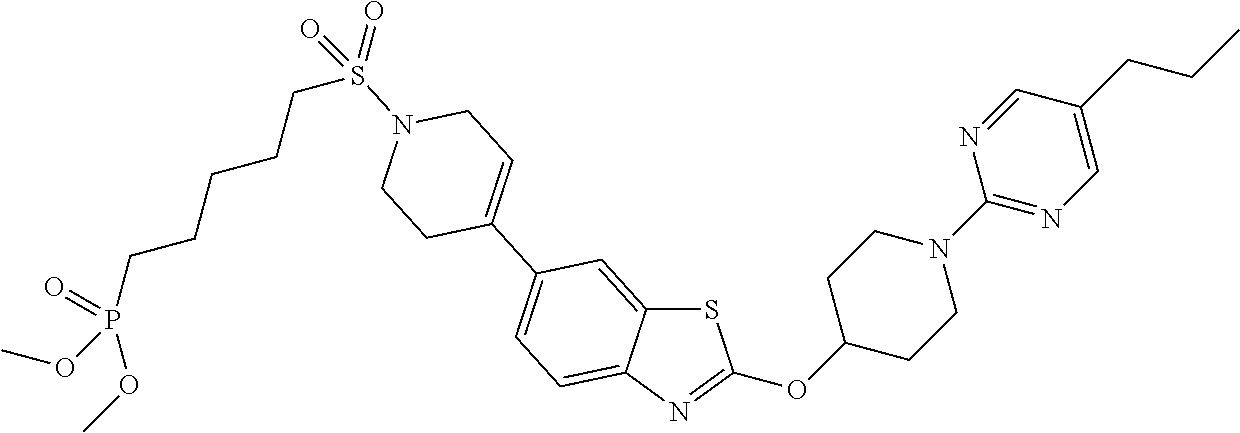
S1C2=CC(C3=CCN(S(CCCCCP(OC)(OC)=O)(=O)=O)CC3)=CC=C2N=C1OC1CCN(C2=NC=C(CCC)C=N2)CC1
